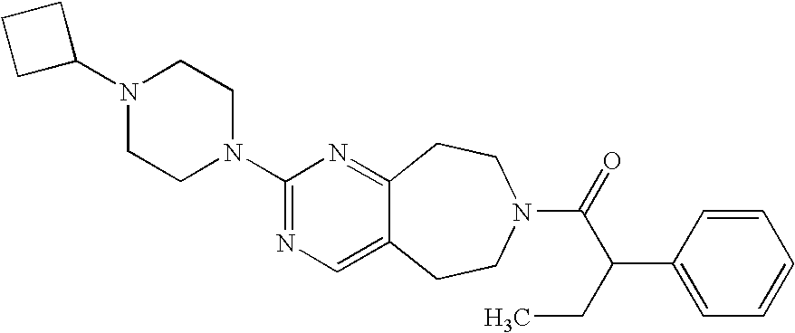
C1C(N2CCN(C3=NC=C4C(=N3)CCN(C(C(CC)C3=CC=CC=C3)=O)CC4)CC2)CC1
